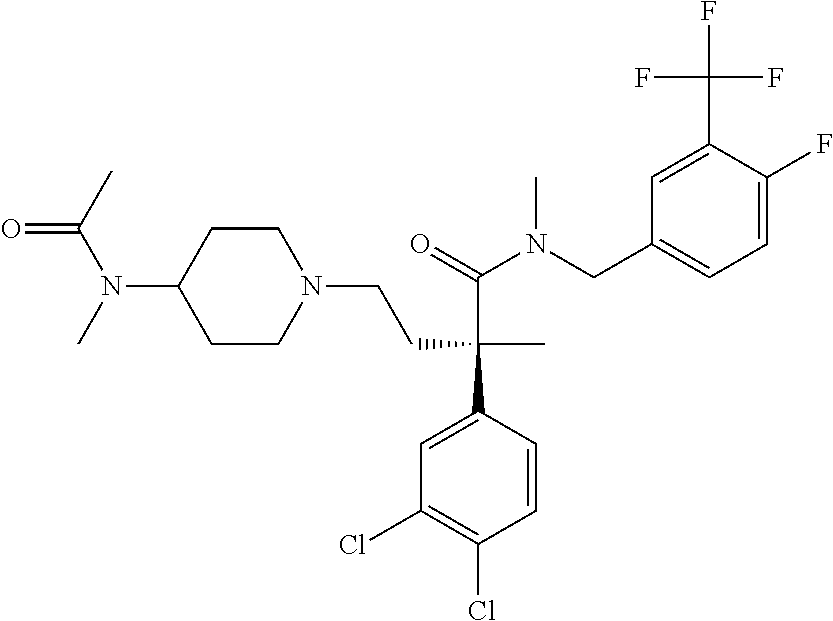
N(C1CCN(CCC(C(=O)N(CC2=CC=C(F)C(C(F)(F)F)=C2)C)(C)C2=CC(Cl)=C(Cl)C=C2)CC1)(C)C(C)=O
